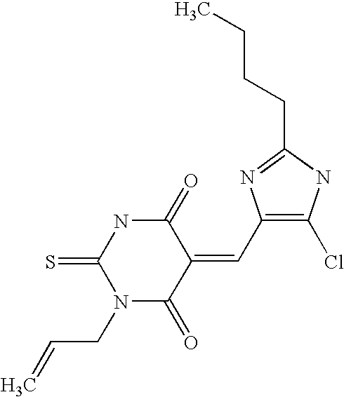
C1(=O)NC(=S)N(CC=C)C(=O)C1=CC1=C(Cl)NC(CCCC)=N1
